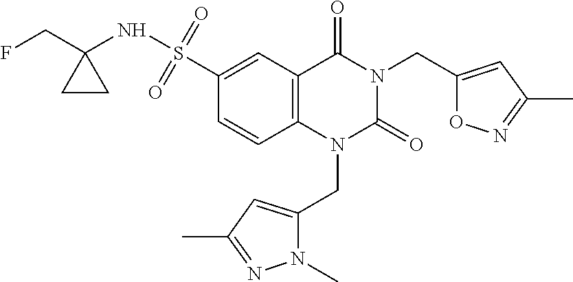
O1C(CN2C(=O)N(CC3=CC(C)=NN3C)C3=C(C2=O)C=C(S(NC2(CF)CC2)(=O)=O)C=C3)=CC(C)=N1
